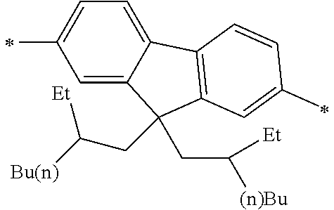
C1(C)=CC=C2C(=C1)C(CC([(n)Bu])[Et])(CC([Bu(n)])[Et])C1=C2C=CC(C)=C1
